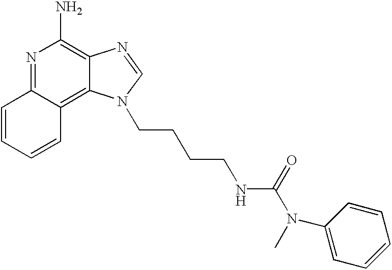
N1=C2C(=C3C(=C1N)N=CN3CCCCNC(=O)N(C)C1=CC=CC=C1)C=CC=C2
